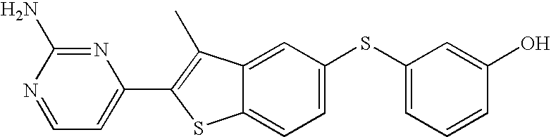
C1=NC(N)=NC(C2=C(C)C3=CC(SC4=CC=CC(O)=C4)=CC=C3S2)=C1
